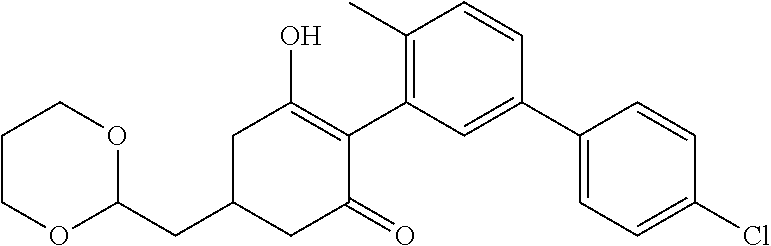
C1(CC2CC(=O)C(C3=C(C)C=CC(C4=CC=C(Cl)C=C4)=C3)=C(O)C2)OCCCO1
